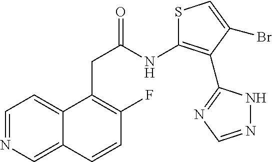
C12=CC=NC=C1C=CC(F)=C2CC(NC1=C(C2=NC=NN2)C(Br)=CS1)=O
